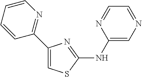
C1(NC2=NC(C3=NC=CC=C3)=CS2)=CN=CC=N1
